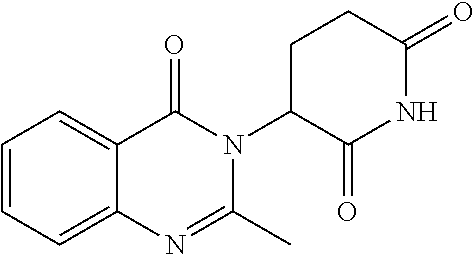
C1=CC=C2C(=C1)C(=O)N(C1C(=O)NC(=O)CC1)C(C)=N2
